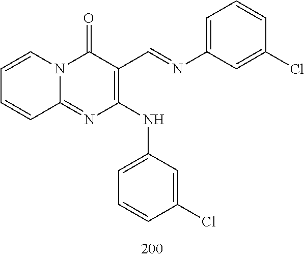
C1=CC=CC2=NC(NC3=CC=CC(Cl)=C3)=C(C=NC3=CC=CC(Cl)=C3)C(=O)N12
